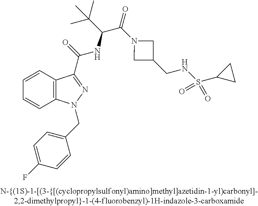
C1=CC2=C(C=C1)N(CC1=CC=C(F)C=C1)N=C2C(=O)NC(C(C)(C)C)C(=O)N1CC(CNS(C2CC2)(=O)=O)C1
